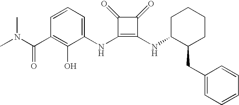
N(C1=C(NC2C(CC3=CC=CC=C3)CCCC2)C(=O)C1=O)C1=CC=CC(C(=O)N(C)C)=C1O
